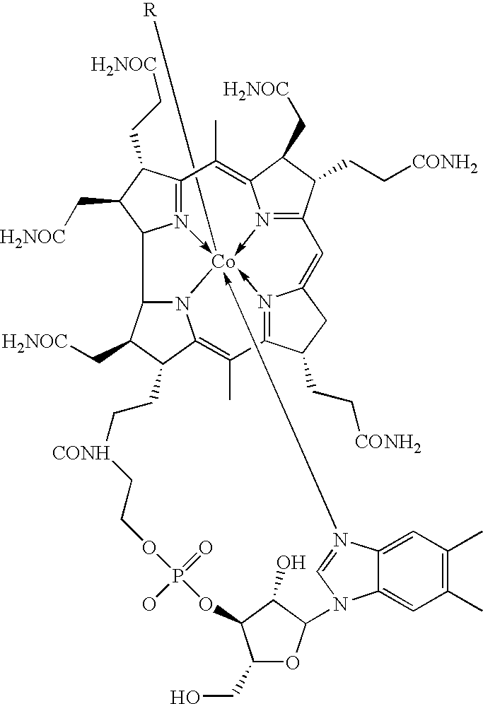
N12->[Co]345([R])-N6=C7C(CC[CONH2])C(C[H2NOC])C6=C(C)C=1C(CC[H2NOC])C(C[H2NOC])C2C1N3C(=C(C)C2=N->4C(=C7)CC2CC[CONH2])C(C1C[H2NOC])CC[CONH]CCOP(=O)(O)OC1C(CO)OC(C1O)N1C2=CC(C)=C(C)C=C2N->5=C1
